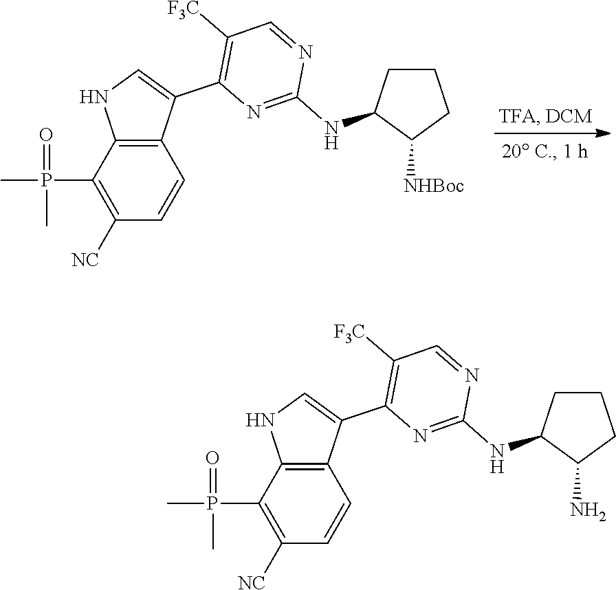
O=P(C)(C)C1=C([NC])C=CC2=C1NC=C2C1=C([F3C])C=NC(NC2CCCC2[NHBoc])=N1.O=P(C)(C)C1=C([NC])C=CC2=C1NC=C2C1=C([F3C])C=NC(NC2CCCC2N)=N1
